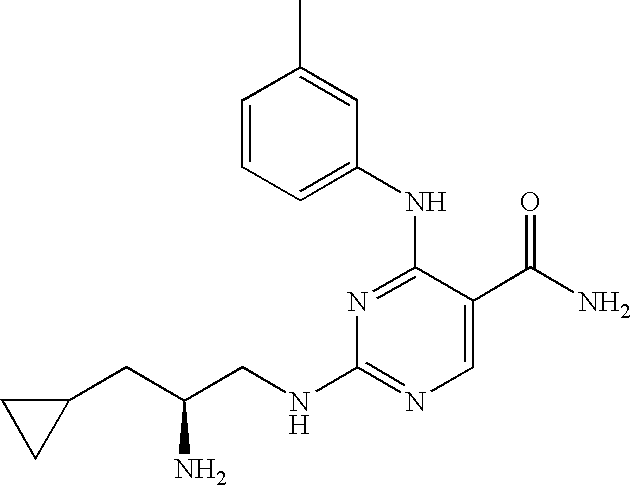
N1=C(NC2=CC=CC(C)=C2)C(C(N)=O)=CN=C1NCC(CC1CC1)N
